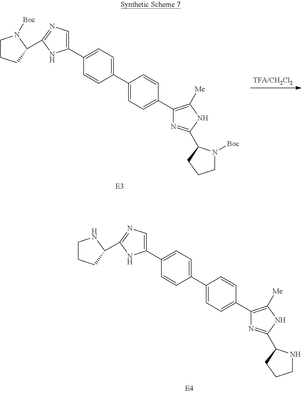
C1(C2=CC=C(C3=CN=C(C4CCCN4)N3)C=C2)=CC=C(C2=C([Me])NC(C3NCCC3)=N2)C=C1.[TFA/CH2Cl2].C1(C2=CC=C(C3=CN=C(C4CCCN4[Boc])N3)C=C2)=CC=C(C2=C([Me])NC(C3N([Boc])CCC3)=N2)C=C1
